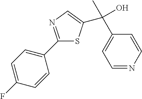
C1(C2=NC=C(C(C3=CC=NC=C3)(C)O)S2)=CC=C(F)C=C1
